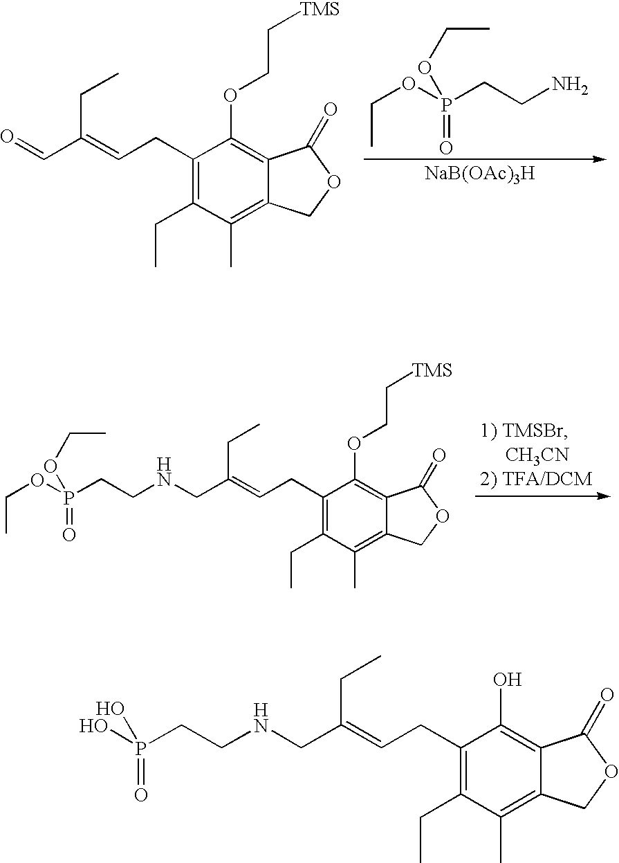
CCOP(CCN)(=O)OCC.[NaB(OAc)3H].O=CC(=CCC1=C(CC)C(C)=C2C(=C1OCC[TMS])C(=O)OC2)CC.N(CC(=CCC1=C(CC)C(C)=C2C(=C1OCC[TMS])C(=O)OC2)CC)CCP(OCC)(=O)OCC.N(CC(=CCC1=C(CC)C(C)=C2C(=C1O)C(=O)OC2)CC)CCP(O)(=O)O
